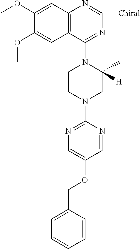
C1(N2CCN(C3=NC=C(OCC4=CC=CC=C4)C=N3)CC2(C)[H])=NC=NC2=C1C=C(OC)C(OC)=C2
